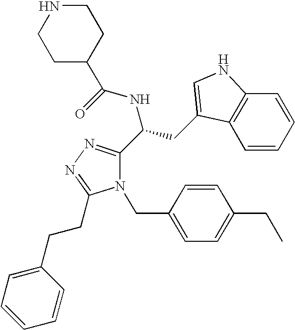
N1(CC2=CC=C(CC)C=C2)C(C(CC2=CNC3=C2C=CC=C3)NC(=O)C2CCNCC2)=NN=C1CCC1=CC=CC=C1
